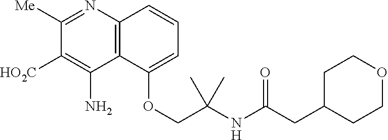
N1=C([Me])C([HO2C])=C(N)C2=C1C=CC=C2OCC(NC(CC1CCOCC1)=O)(C)C
